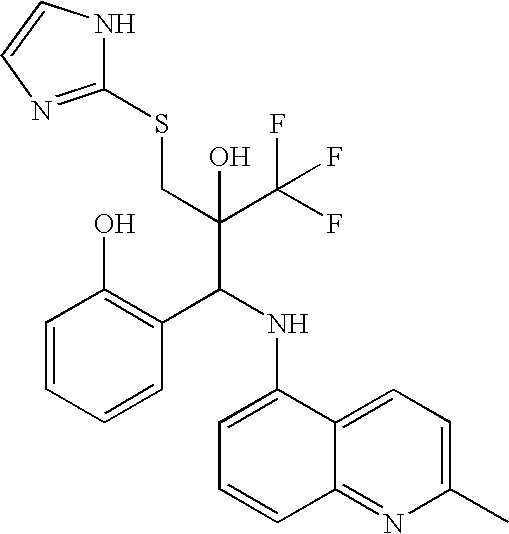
C1=CC=CC(C(NC2=CC=CC3=NC(C)=CC=C23)C(C(F)(F)F)(CSC2=NC=CN2)O)=C1O
